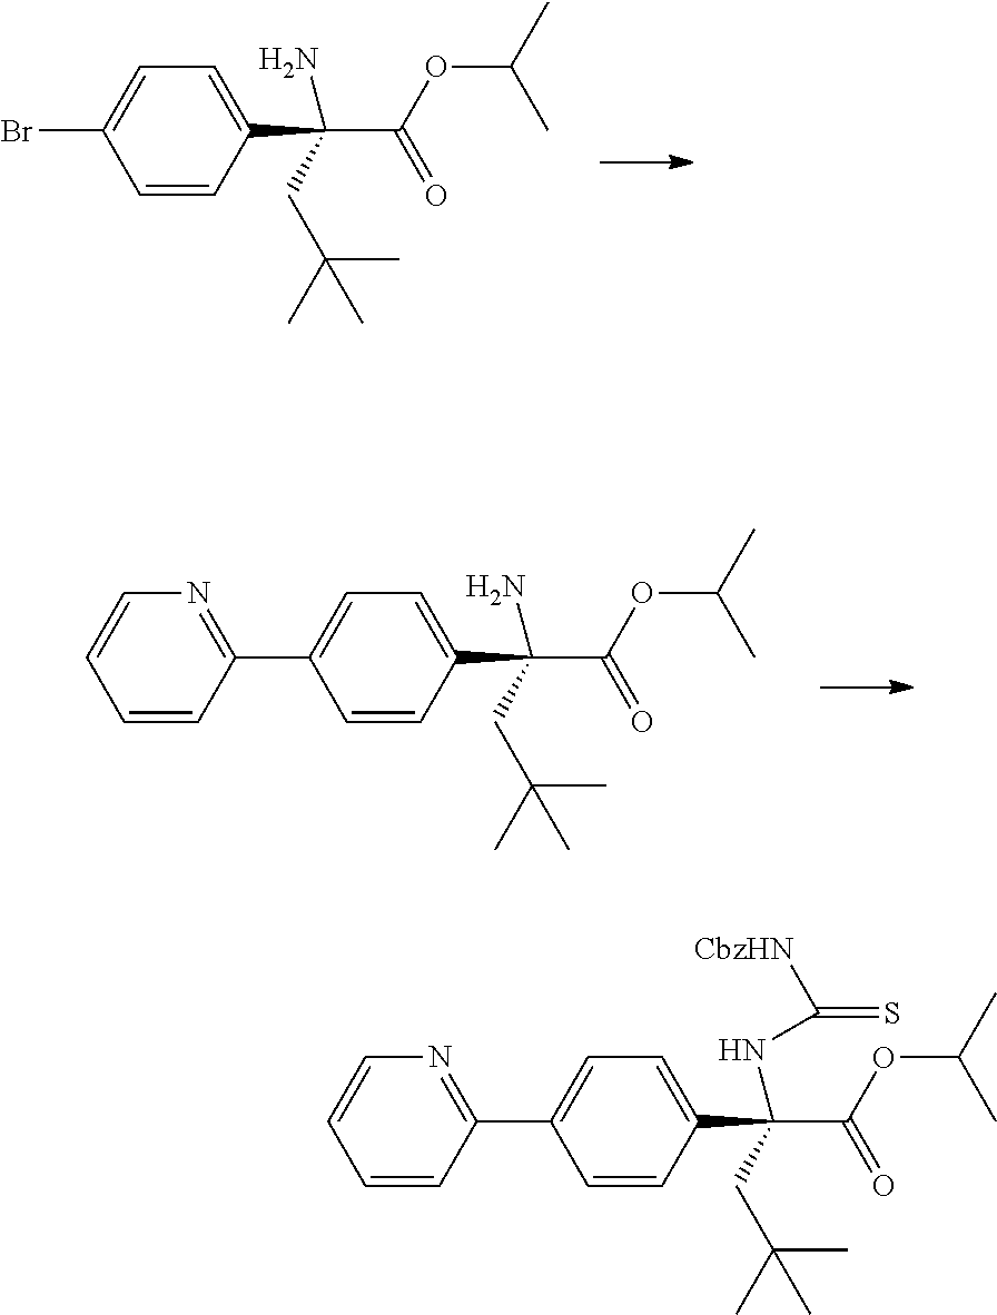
C1=C(Br)C=CC(C(C(=O)OC(C)C)(CC(C)(C)C)N)=C1.C1=C(C2=NC=CC=C2)C=CC(C(C(=O)OC(C)C)(CC(C)(C)C)N)=C1.C1=C(C2=NC=CC=C2)C=CC(C(C(=O)OC(C)C)(CC(C)(C)C)NC(=S)[CbzHN])=C1
